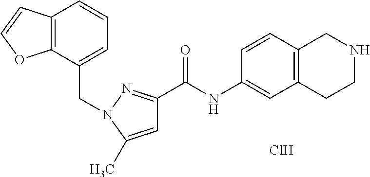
Cl.C1(C(NC2=CC3=C(C=C2)CNCC3)=O)=NN(CC2=CC=CC3=C2OC=C3)C(C)=C1
